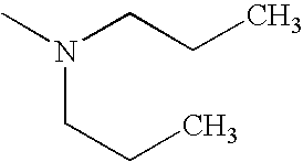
C(N(C)CCC)CC
